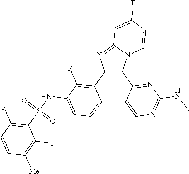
C12=NC(C3=C(F)C(NS(C4=C(F)C=CC([Me])=C4F)(=O)=O)=CC=C3)=C(C3=NC(NC)=NC=C3)N1C=CC(F)=C2
